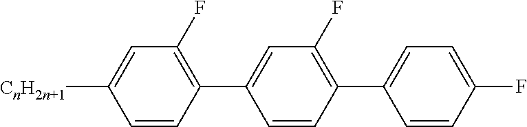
[CnH2n+1]C1=CC(F)=C(C2=CC(F)=C(C3=CC=C(F)C=C3)C=C2)C=C1
